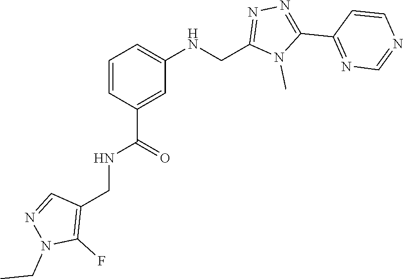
N1=C(C2=NN=C(CNC3=CC=CC(C(NCC4=C(F)N(CC)N=C4)=O)=C3)N2C)C=CN=C1
